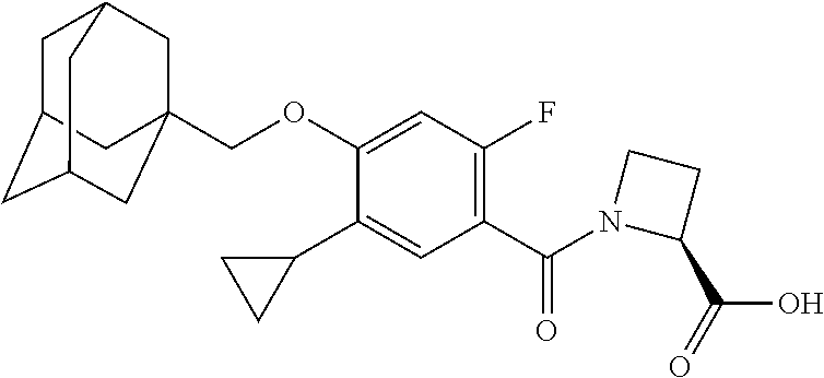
C1C2CC3CC(COC4=CC(F)=C(C(=O)N5C(C(=O)O)CC5)C=C4C4CC4)(CC1C3)C2
